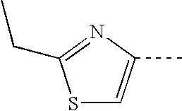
S1C=C(C)N=C1CC
